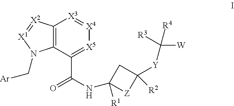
C12=C(C(C(=O)NC3([R1])[Z]C([Y]C([W])([R4])[R3])([R2])C3)=[X5][X4]=[X3]1)N(C[Ar])[X1]=[X2]2
